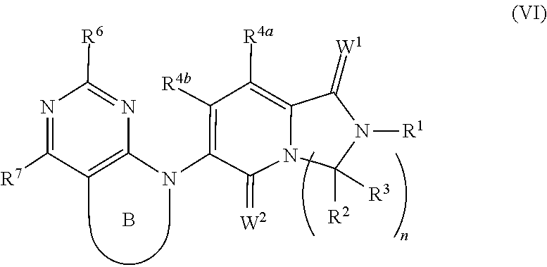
C1(=[W2])C(N(C2=C(C)C([R7])=NC([R6])=N2)C)=C([R4b])C([R4a])=C2C(=[W1])N([R1])C([R3])([R2])CN12.B
